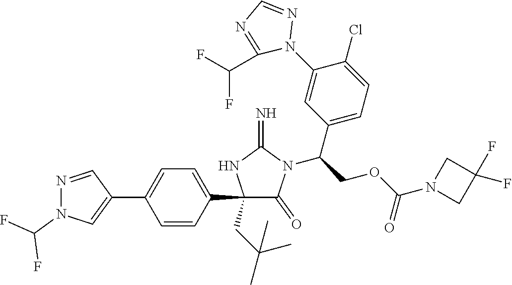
C1(C2=CC=C(C3=CN(C(F)F)N=C3)C=C2)(CC(C)(C)C)C(=O)N(C(COC(N2CC(F)(F)C2)=O)C2=CC=C(Cl)C(N3N=CN=C3C(F)F)=C2)C(=N)N1
